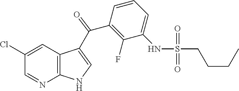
C1=NC2=C(C=C1Cl)C(C(C1=C(F)C(NS(=O)(=O)CCCC)=CC=C1)=O)=CN2
